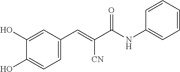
C1=C(C=C(C(NC2=CC=CC=C2)=O)[CN])C=C(O)C(O)=C1
